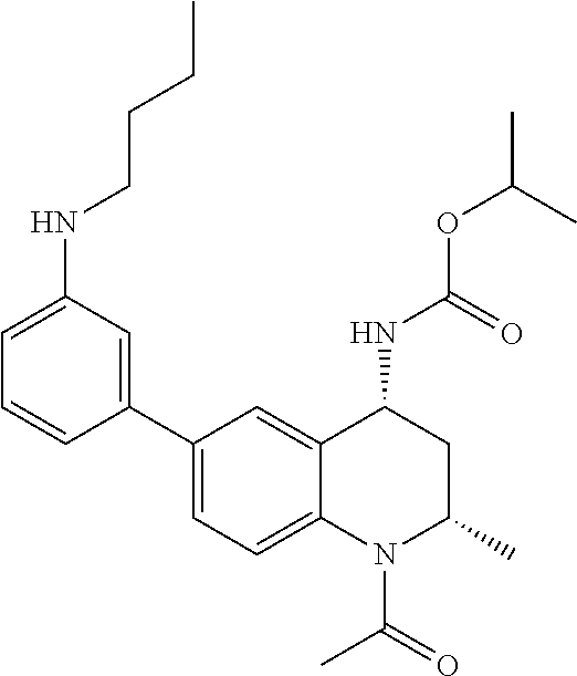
C(OC(C)C)(=O)NC1CC(C)N(C(C)=O)C2=CC=C(C3=CC(NCCCC)=CC=C3)C=C12
